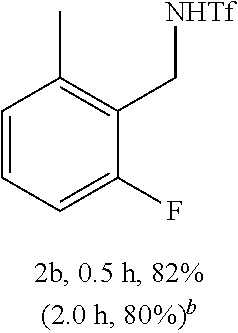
C1=C(F)C(C[NHTf])=C(C)C=C1
